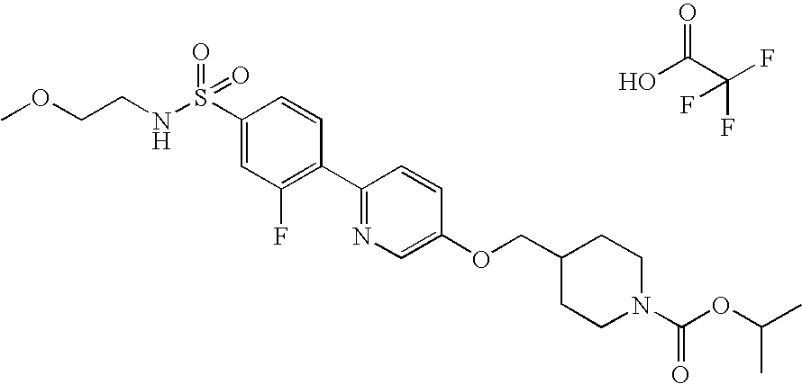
OC(C(F)(F)F)=O.S(C1=CC(F)=C(C2=NC=C(OCC3CCN(C(OC(C)C)=O)CC3)C=C2)C=C1)(NCCOC)(=O)=O
